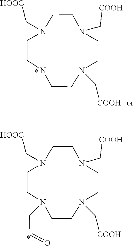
N1CCN(C[HOOC])CCN(C[COOH])CCN(C[COOH])CC1.N1(CC=O)CCN(C[HOOC])CCN(C[COOH])CCN(C[COOH])CC1
